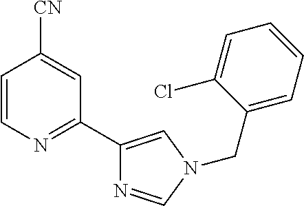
C1=CN=C(C2=CN(CC3=CC=CC=C3Cl)C=N2)C=C1[CN]
